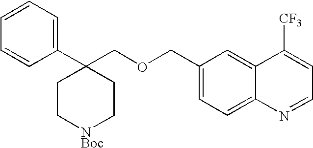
C1(C2(COCC3=CC=C4C(=C3)C([CF3])=CC=N4)CC[NBoc]CC2)=CC=CC=C1
